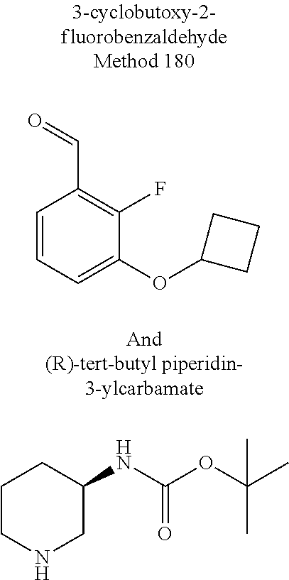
O=CC1=C(F)C(OC2CCC2)=CC=C1.C1CNCC(NC(OC(C)(C)C)=O)C1
